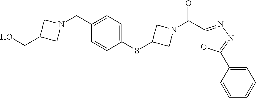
N1(CC2=CC=C(SC3CN(C(C4=NN=C(C5=CC=CC=C5)O4)=O)C3)C=C2)CC(CO)C1
